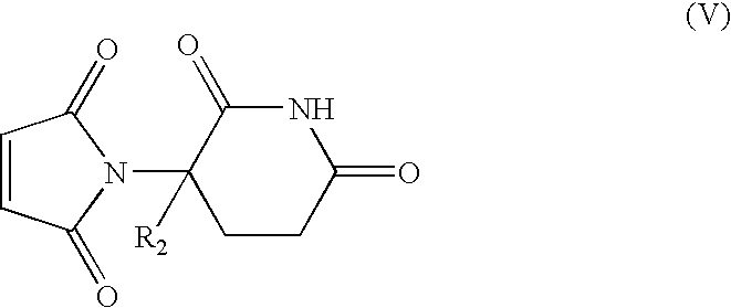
C1CC(=O)NC(=O)C1([R2])N1C(=O)C=CC1=O
